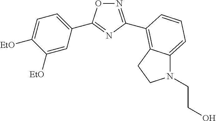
N1=C(C2=C3C(=CC=C2)N(CCO)CC3)N=C(C2=CC=C([EtO])C([EtO])=C2)O1
